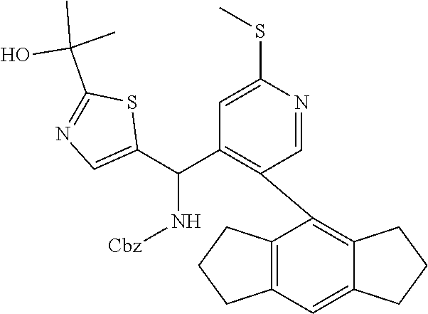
C1=C(SC)N=CC(C2=C3CCCC3=CC3=C2CCC3)=C1C(N[Cbz])C1=CN=C(C(O)(C)C)S1
